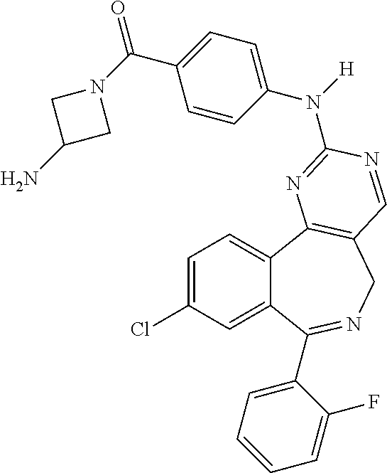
C1=C(Cl)C=C2C(=C1)C1=C(CN=C2C2=CC=CC=C2F)C=NC(N(C2=CC=C(C(N3CC(N)C3)=O)C=C2)[H])=N1
